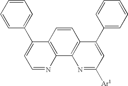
C1=CC=CC(C2=CC=NC3=C2C=CC2=C3N=C([Ar1])C=C2C2=CC=CC=C2)=C1
